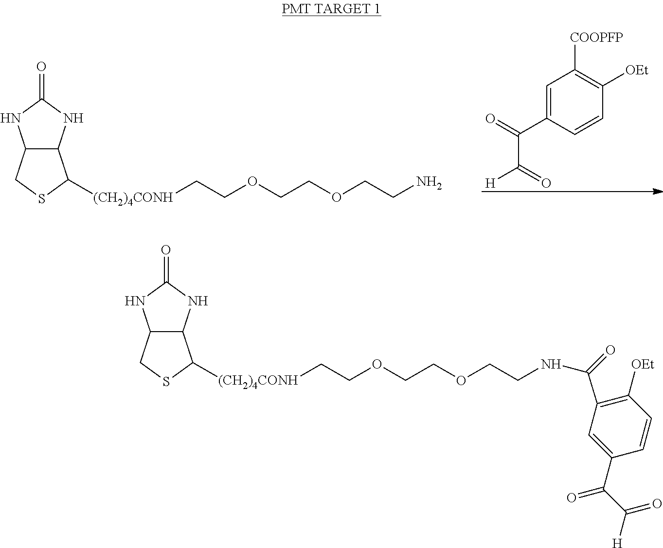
C1=C(C(=O)C(=O)[H])C=CC([OEt])=C1[COOPFP].C12C(NC(=O)N1)C([(CH2)4CONH]CCOCCOCCN)SC2.C12C(NC(=O)N1)C([(CH2)4CONH]CCOCCOCCNC(=O)C1=C([OEt])C=CC(C(C([H])=O)=O)=C1)SC2
